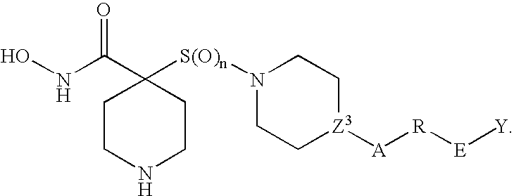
C1CNCCC1(C(NO)=O)[S(O)n]N1CC[Z3]([A][R][E][Y])CC1
